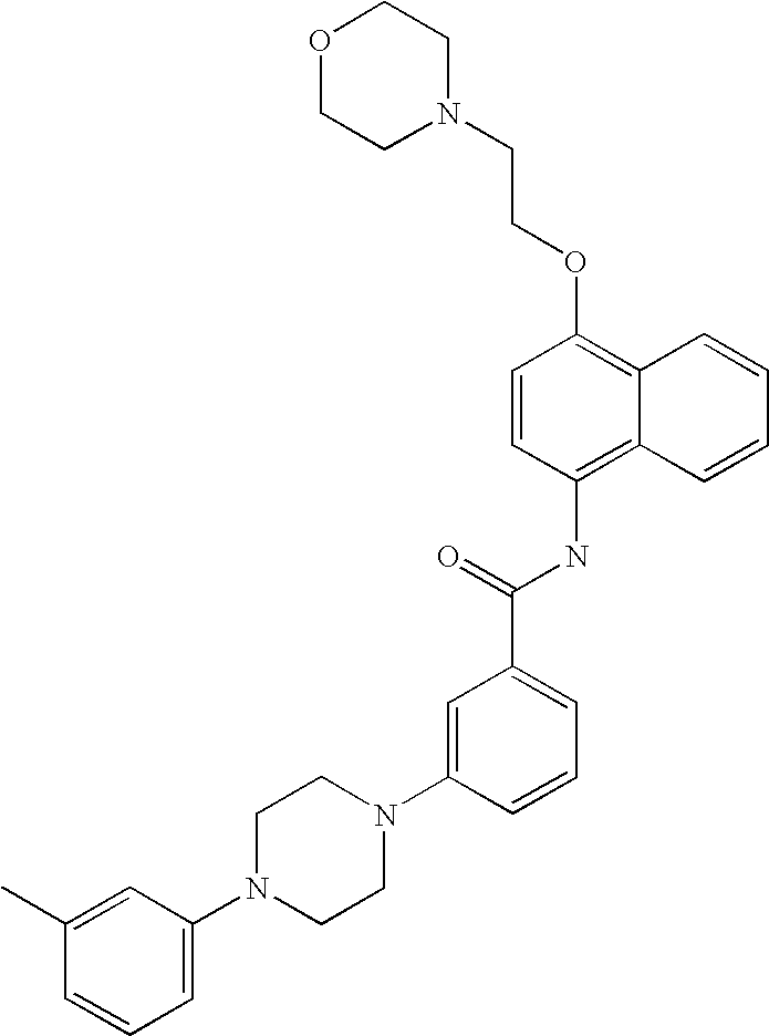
O1CCN(CCOC2=C3C(=C(NC(C4=CC=CC(N5CCN(C6=CC=CC(C)=C6)CC5)=C4)=O)C=C2)C=CC=C3)CC1
